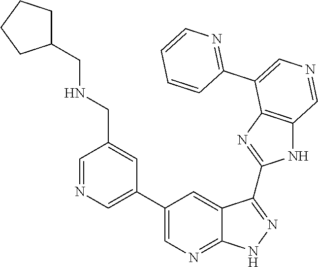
C1=NC=C(C2=CN=C3C(=C2)C(C2=NC4=C(N2)C=NC=C4C2=NC=CC=C2)=NN3)C=C1CNCC1CCCC1
